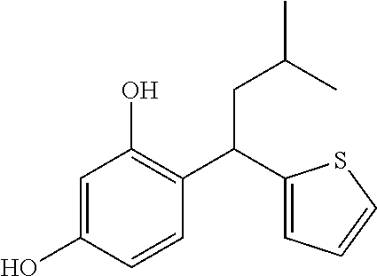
C1=C(O)C=CC(C(C2=CC=CS2)CC(C)C)=C1O
